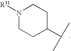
N1([R31])CCC(C(C)C)CC1
